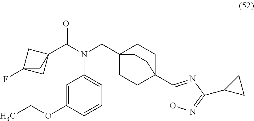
C1=C(OCC)C=CC=C1N(CC12CCC(C3=NC(C4CC4)=NO3)(CC1)CC2)C(=O)C12CC(F)(C1)C2
